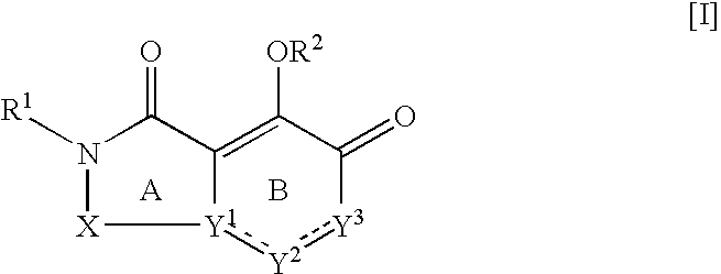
C12=C([OR2])C(=O)[Y3]:[Y2]:[Y1]1[X]N([R1])C2=O.[A].B
